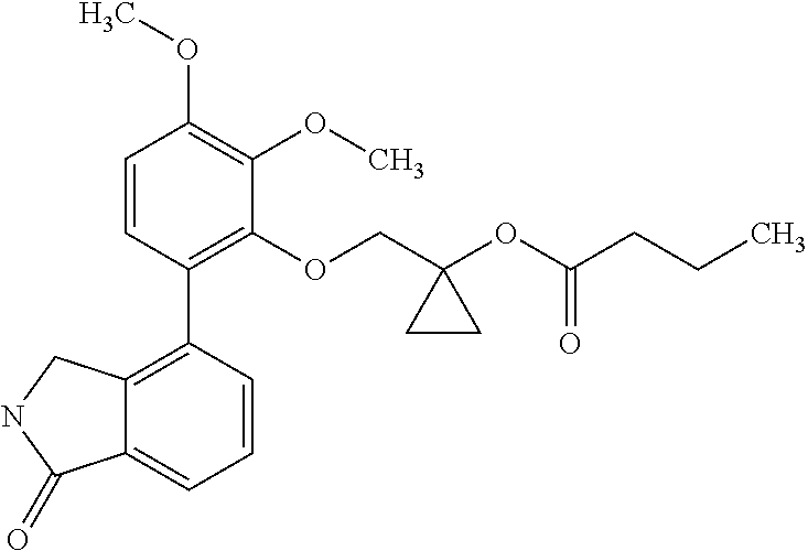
C1=CC(C2=C3C(=CC=C2)C(=O)NC3)=C(OCC2(OC(CCC)=O)CC2)C(OC)=C1OC
